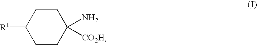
[R1]C1CCC(N)([CO2H])CC1
